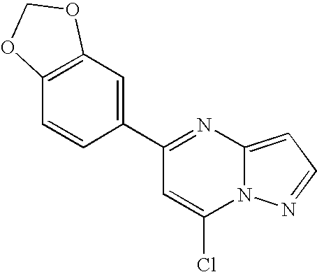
C1(C2=CC3=C(C=C2)OCO3)=NC2=CC=NN2C(Cl)=C1
